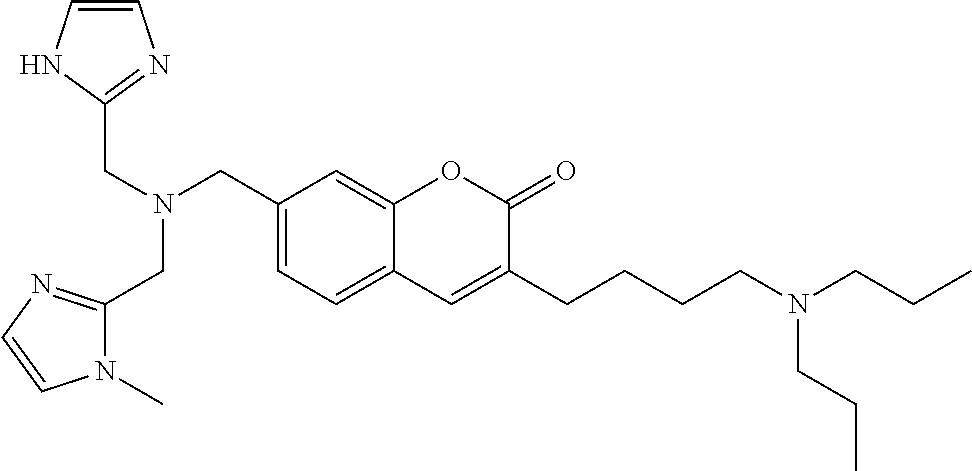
C(N(CC1=CC=C2C(=C1)OC(=O)C(CCCCN(CCC)CCC)=C2)CC1=NC=CN1)C1=NC=CN1C
